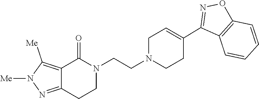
C12=NN([Me])C([Me])=C1C(=O)N(CCN1CCC(C3=NOC4=C3C=CC=C4)=CC1)CC2
